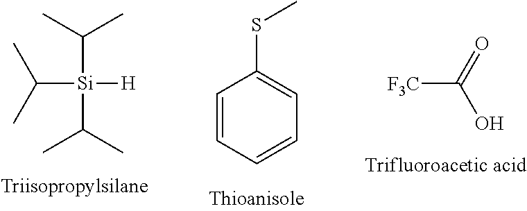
[F3C]C(=O)O.C1=CC=CC=C1SC.C([Si](C(C)C)(C(C)C)[H])(C)C
